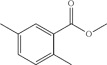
C1(C)=CC=C(C)C(C(OC)=O)=C1
